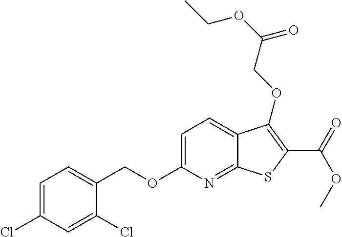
C1=C(Cl)C=C(Cl)C(COC2=CC=C3C(=N2)SC(C(=O)OC)=C3OCC(OCC)=O)=C1
